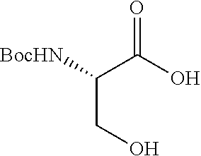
[BocHN]C(C(O)=O)CO
